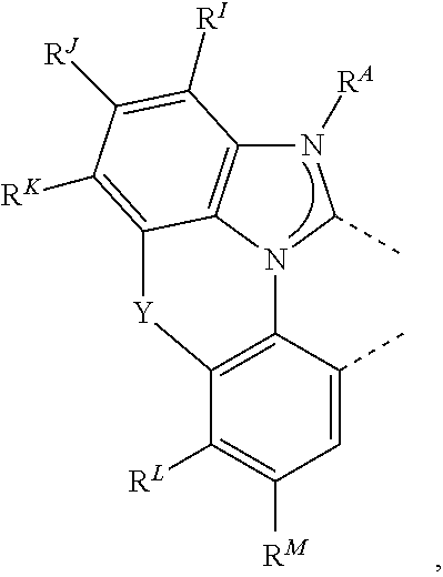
N1([RA])C2=C3N(C1C)C1=C([Y]C3=C([RK])C([RJ])=C2[RI])C([RL])=C([RM])C=C1C
